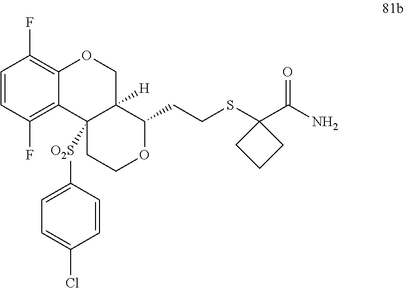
C1=CC(F)=C2C(=C1F)OCC1([H])C2([O2S]C2=CC=C(Cl)C=C2)CCOC1CCSC1(C(N)=O)CCC1
